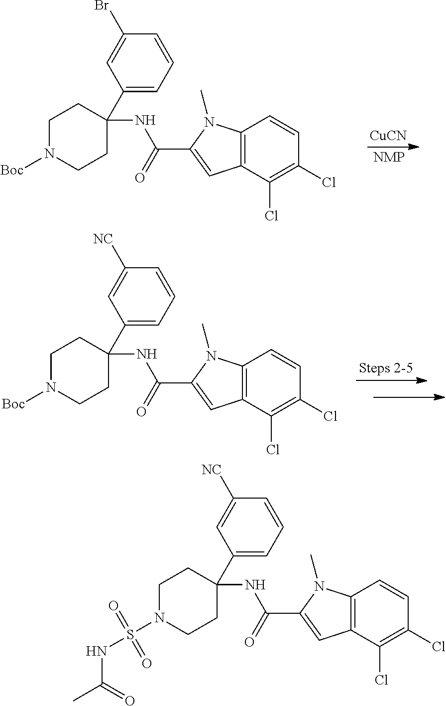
C1CN(S(NC(=O)C)(=O)=O)CCC1(C1=CC=CC([NC])=C1)NC(C1=CC2=C(N1C)C=CC(Cl)=C2Cl)=O.C1CN([Boc])CCC1(C1=CC=CC(Br)=C1)NC(C1=CC2=C(N1C)C=CC(Cl)=C2Cl)=O.[CuCN].C1CN([Boc])CCC1(C1=CC=CC([NC])=C1)NC(C1=CC2=C(N1C)C=CC(Cl)=C2Cl)=O.[Steps 2-5]
